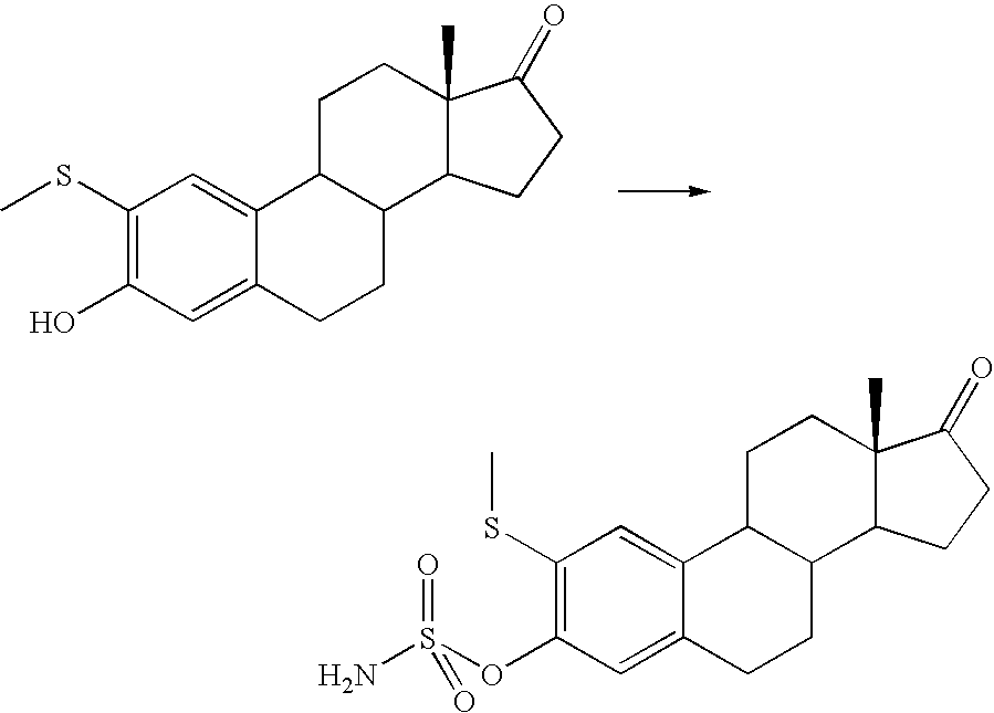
C12C(CCC3=CC(O)=C(SC)C=C13)C1C(C)(CC2)C(=O)CC1.C12C(CCC3=CC(OS(N)(=O)=O)=C(SC)C=C13)C1C(C)(CC2)C(=O)CC1
